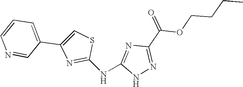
C1(C(=O)OCCCC)=NNC(NC2=NC(C3=CC=CN=C3)=CS2)=N1
